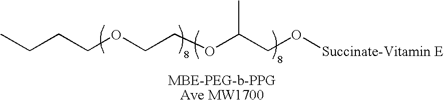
CCCCOCCOC(CO[Succinate-Vitamin E])C
